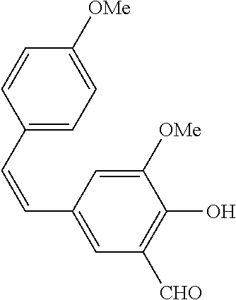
C1=CC(C=CC2=CC([CHO])=C(O)C([OMe])=C2)=CC=C1[OMe]
